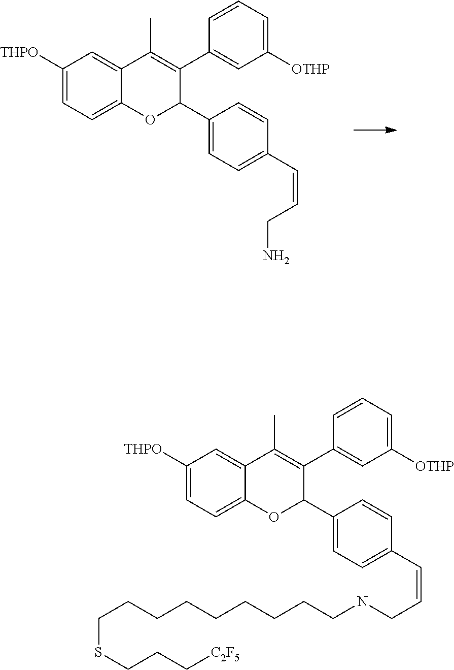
C1([THPO])=CC=C2C(=C1)C(C)=C(C1=CC([OTHP])=CC=C1)C(C1=CC=C(C=CCN)C=C1)O2.C1([THPO])=CC=C2C(=C1)C(C)=C(C1=CC([OTHP])=CC=C1)C(C1=CC=C(C=CCNCCCCCCCCCSCCC[C2F5])C=C1)O2
